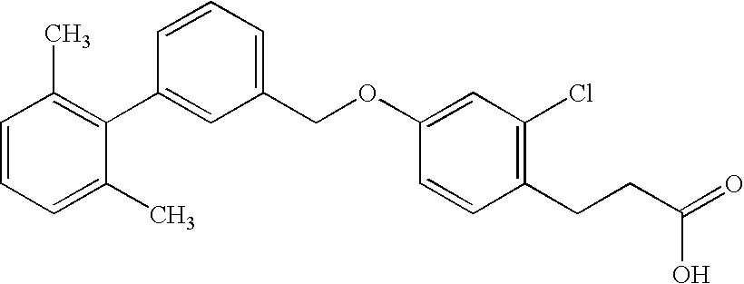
C1=CC=C(C)C(C2=CC(COC3=CC(Cl)=C(CCC(=O)O)C=C3)=CC=C2)=C1C
